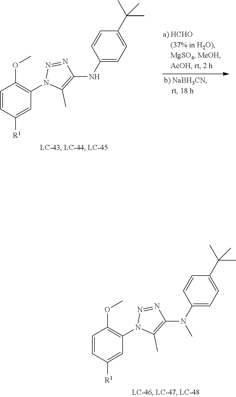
C1=CC([R1])=CC(N2C(C)=C(N(C3=CC=C(C(C)(C)C)C=C3)C)N=N2)=C1OC.C1=CC([R1])=CC(N2C(C)=C(NC3=CC=C(C(C)(C)C)C=C3)N=N2)=C1OC
